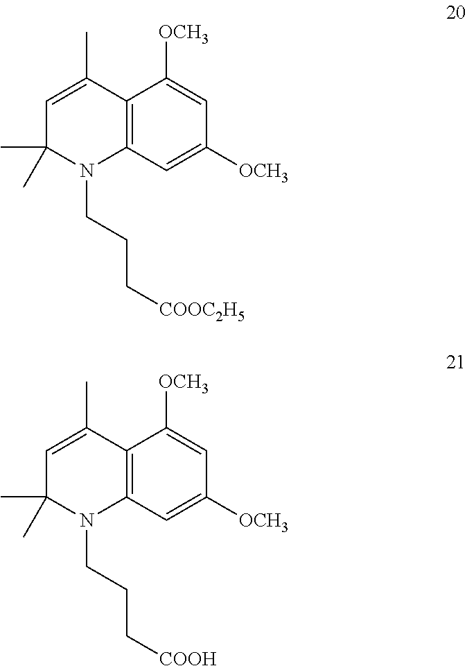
C1=C([OCH3])C2=C(C=C1[OCH3])N(CCC[COOC2H5])C(C)(C)C=C2C.C1=C([OCH3])C2=C(C=C1[OCH3])N(CCC[COOH])C(C)(C)C=C2C
